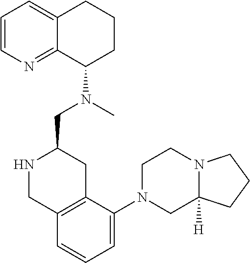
C1=CN=C2C(=C1)CCCC2N(C)CC1NCC2=C(C1)C(N1CC3([H])N(CC1)CCC3)=CC=C2
